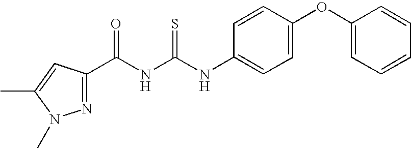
N(C(=S)NC(=O)C1=NN(C)C(C)=C1)C1=CC=C(OC2=CC=CC=C2)C=C1
